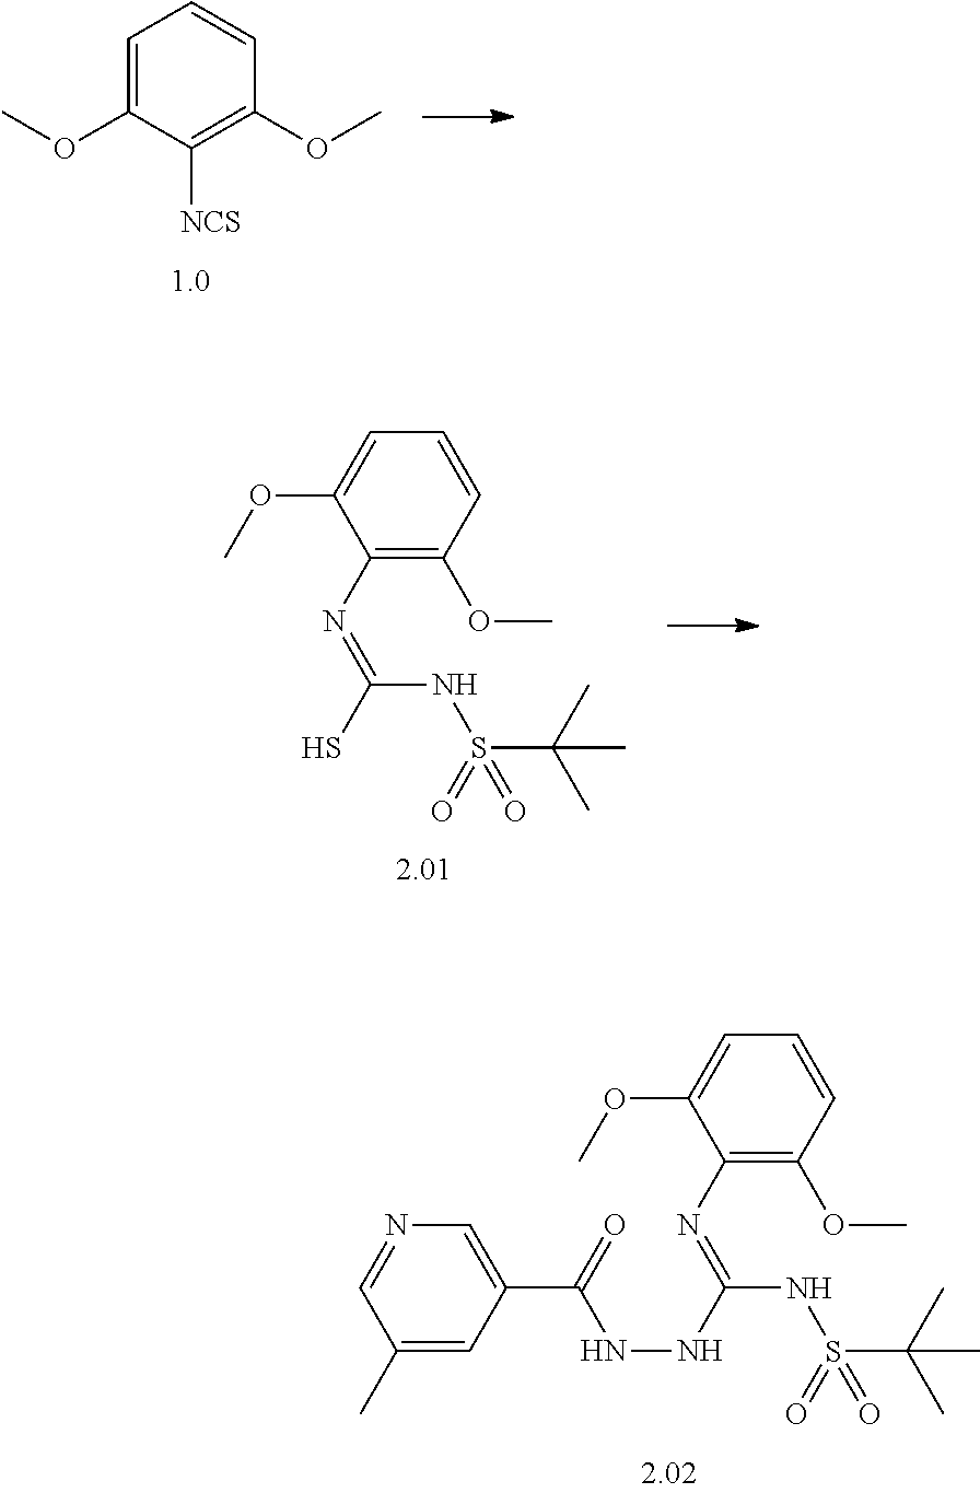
C1=C(OC)C([NCS])=C(OC)C=C1.C1(N=C(NNC(=O)C2=CN=CC(C)=C2)NS(=O)(C(C)(C)C)=O)=C(OC)C=CC=C1OC.C1(N=C(S)NS(=O)(C(C)(C)C)=O)=C(OC)C=CC=C1OC
